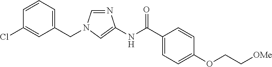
C1=NC(NC(C2=CC=C(OCC[OMe])C=C2)=O)=CN1CC1=CC=CC(Cl)=C1
